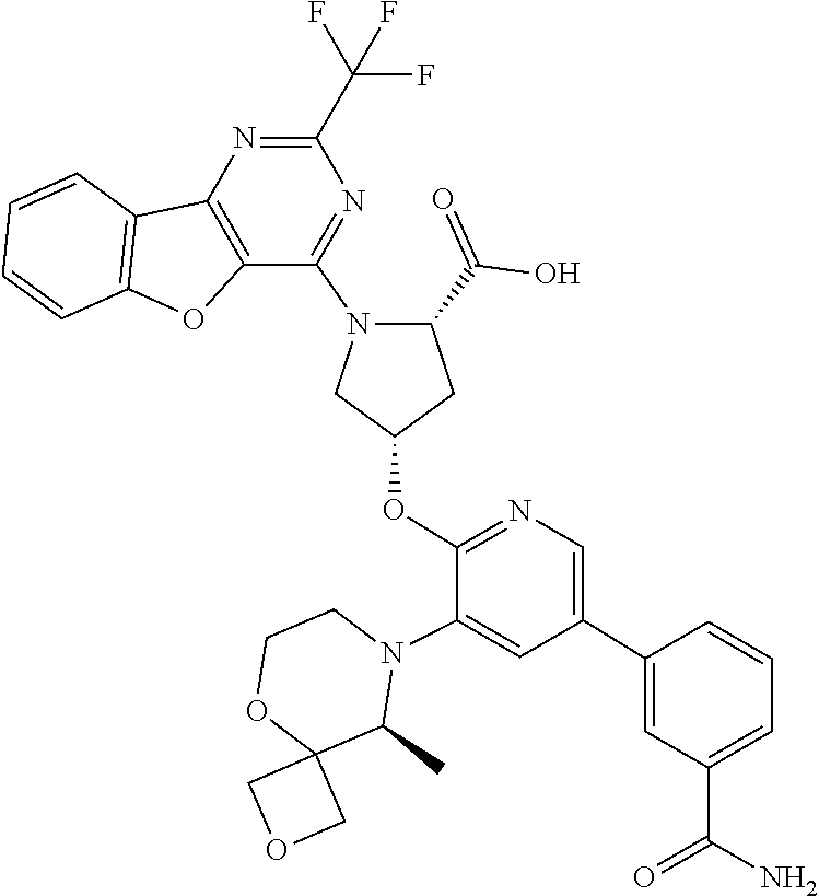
C12(COC1)OCCN(C1=CC(C3=CC(C(N)=O)=CC=C3)=CN=C1OC1CN(C3=NC(C(F)(F)F)=NC4=C3OC3=C4C=CC=C3)C(C(=O)O)C1)C2C
